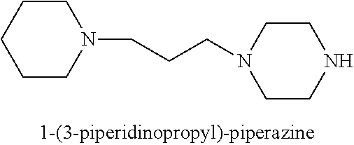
C1CN(CCCN2CCNCC2)CCC1
